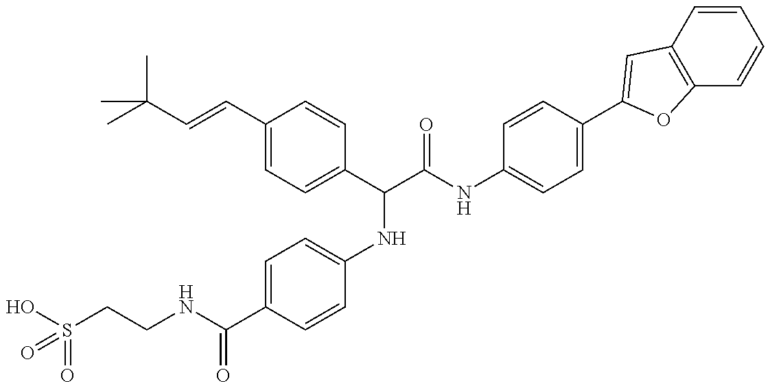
OS(CCNC(C1=CC=C(NC(C(NC2=CC=C(C3=CC4=C(C=CC=C4)O3)C=C2)=O)C2=CC=C(C=CC(C)(C)C)C=C2)C=C1)=O)(=O)=O
